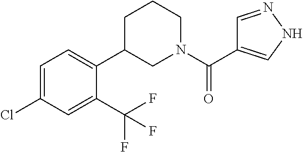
C1=C(Cl)C=C(C(F)(F)F)C(C2CN(C(=O)C3=CNN=C3)CCC2)=C1
